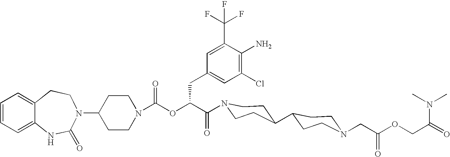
C1(N2C(=O)NC3=CC=CC=C3CC2)CCN(C(OC(C(=O)N2CCC(C3CCN(CC(OCC(=O)N(C)C)=O)CC3)CC2)CC2=CC(Cl)=C(N)C(C(F)(F)F)=C2)=O)CC1
